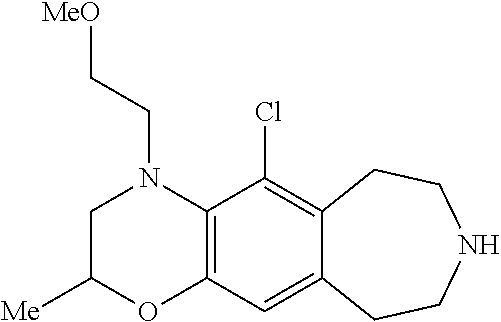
C1C([Me])OC2=C(N1CC[MeO])C(Cl)=C1C(=C2)CCNCC1
